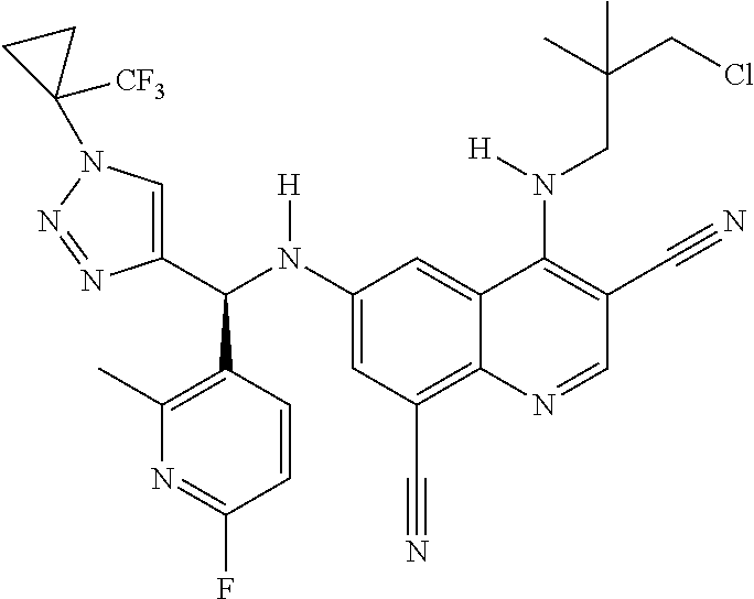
C1(N(C(C2=CN(C3([CF3])CC3)N=N2)C2=C(C)N=C(F)C=C2)[H])=CC(C#N)=C2C(=C1)C(N(CC(CCl)(C)C)[H])=C(C#N)C=N2
